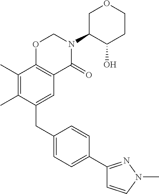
C1(CC2=CC3=C(C(C)=C2C)OCN(C2C(O)CCOC2)C3=O)=CC=C(C2=NN(C)C=C2)C=C1
